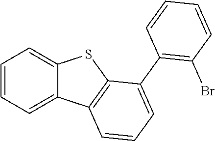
C1=CC=C2C(=C1)SC1=C2C=CC=C1C1=C(Br)C=CC=C1
